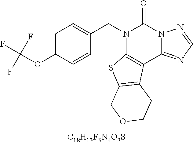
C1=C(OC(F)(F)F)C=CC(CN2C3=C(C4=NC=NN4C2=O)C2=C(S3)COCC2)=C1.[C18H13F3N4O3S]
